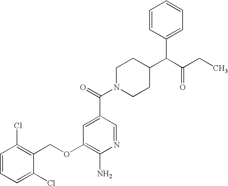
C1=CC(C(C(CC)=O)C2CCN(C(=O)C3=CC(OCC4=C(Cl)C=CC=C4Cl)=C(N)N=C3)CC2)=CC=C1
